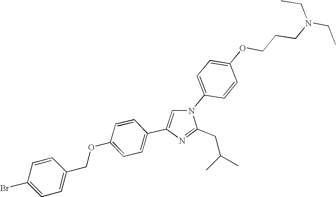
N1(C2=CC=C(OCCCN(CC)CC)C=C2)C=C(C2=CC=C(OCC3=CC=C(Br)C=C3)C=C2)N=C1CC(C)C
